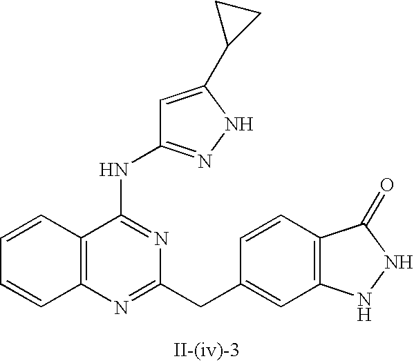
C12=C(N=C(CC3=CC4=C(C=C3)C(=O)NN4)N=C1NC1=NNC(C3CC3)=C1)C=CC=C2
